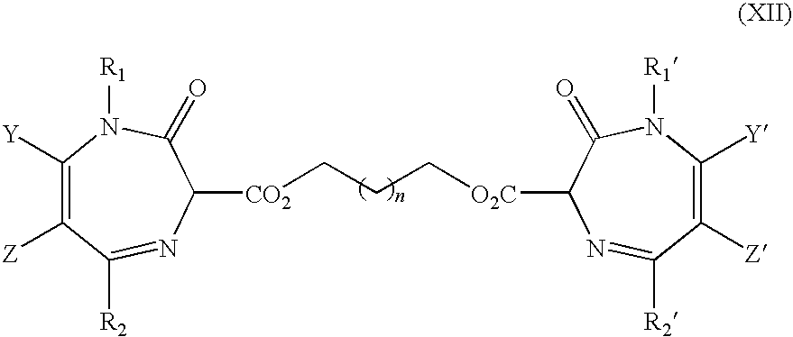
[Z]C1=C([Y])N([R1])C(=O)C([CO2]CCC[O2C]C2C(=O)N([R1])C([Y])=C([Z])C([R2])=N2)N=C1[R2]
